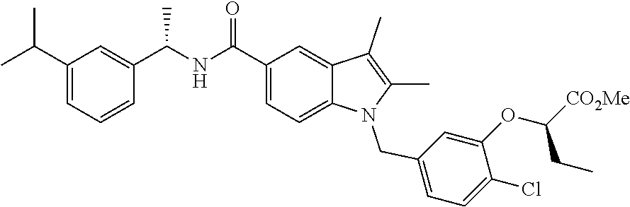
C1(C(NC(C2=CC=C3C(=C2)C(C)=C(C)N3CC2=CC=C(Cl)C(OC([CO2Me])CC)=C2)=O)C)=CC(C(C)C)=CC=C1
